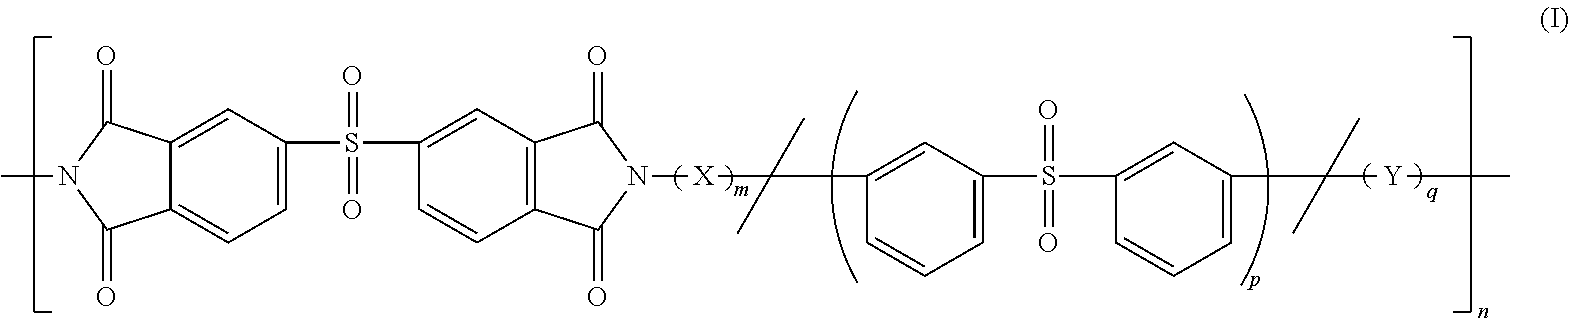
C1=C(S(C2=CC3=C(C=C2)C(=O)N([X]C(C)(C)C2=CC(S(C4=CC(C([Y]C)(C)C)=CC=C4)(=O)=O)=CC=C2)C3=O)(=O)=O)C=C2C(=C1)C(=O)N(C)C2=O
